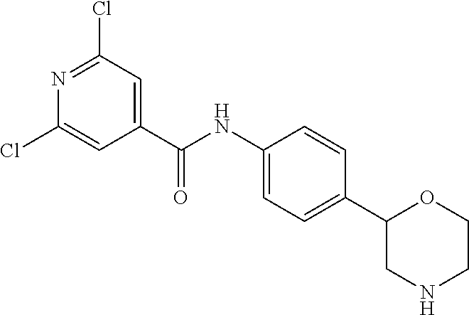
C1(C(=O)NC2=CC=C(C3CNCCO3)C=C2)=CC(Cl)=NC(Cl)=C1
